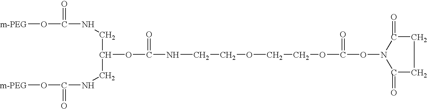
O(C(NCC(OC(NCCOCCOC(ON1C(=O)CCC1=O)=O)=O)CNC(O[m-PEG])=O)=O)[m-PEG]
